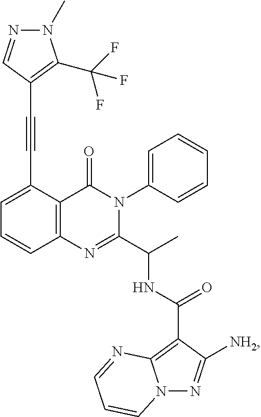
C12=C(C(C#CC3=C(C(F)(F)F)N(C)N=C3)=CC=C1)C(=O)N(C1=CC=CC=C1)C(C(C)NC(C1=C3N(N=C1[NH2])C=CC=N3)=O)=N2
